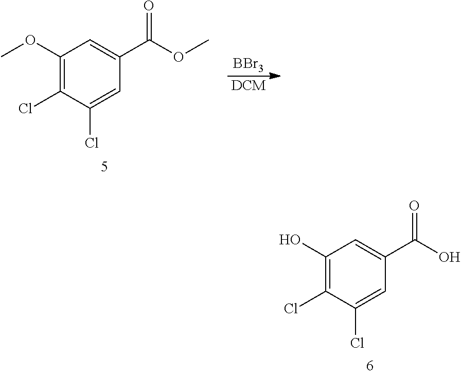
C1(O)=C(Cl)C(Cl)=CC(C(O)=O)=C1.C1(OC)=C(Cl)C(Cl)=CC(C(OC)=O)=C1.[DCM].[BBr3]
